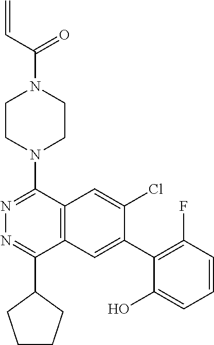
N1=C(N2CCN(C(=O)C=C)CC2)C2=C(C(C3CCCC3)=N1)C=C(C1=C(F)C=CC=C1O)C(Cl)=C2
